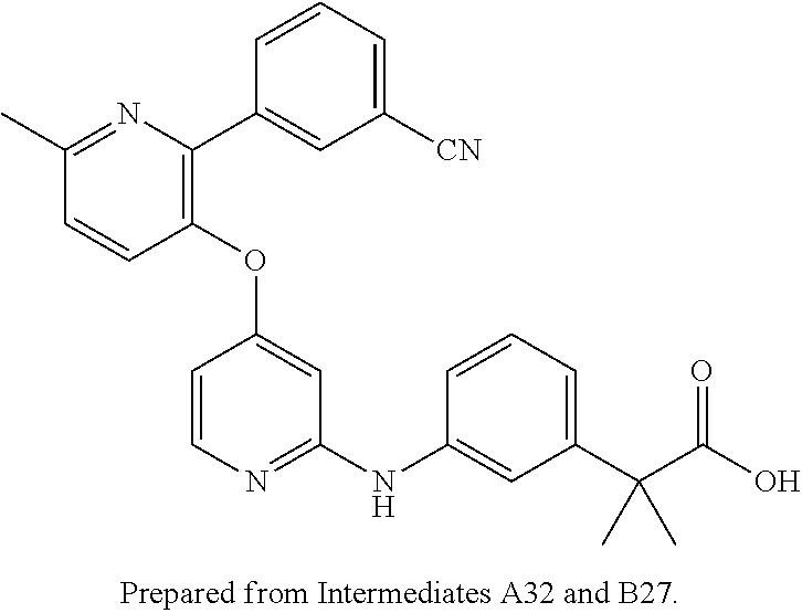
C1(OC2=CC(NC3=CC(C(C(O)=O)(C)C)=CC=C3)=NC=C2)=C(C2=CC([CN])=CC=C2)N=C(C)C=C1
